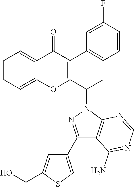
C1=CC=C2C(=C1)C(=O)C(C1=CC=CC(F)=C1)=C(C(C)N1N=C(C3=CSC(CO)=C3)C3=C1N=CN=C3N)O2
